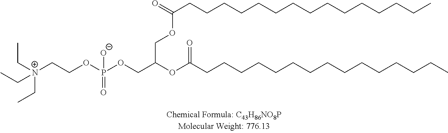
O(P(OCC(OC(CCCCCCCCCCCCCCC)=O)COC(=O)CCCCCCCCCCCCCCC)(=O)[O-])CC[N+](CC)(CC)CC
